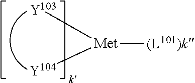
[Met]([(L101)k])([Y103])[Y104]
